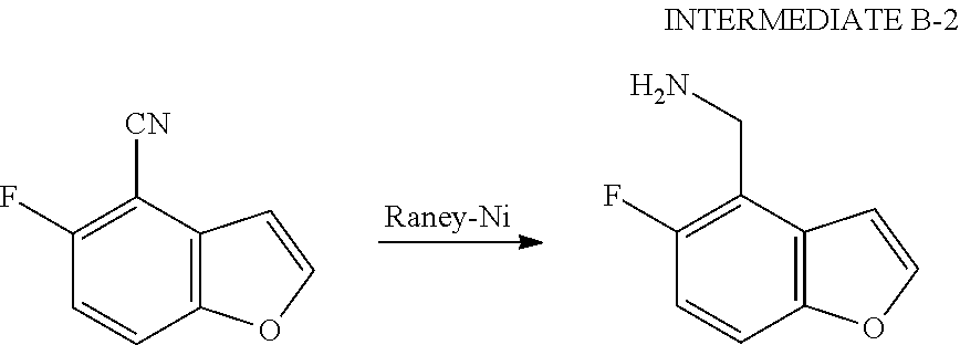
C12=C(C([CN])=C(F)C=C1)C=CO2.C12=C(C(CN)=C(F)C=C1)C=CO2
